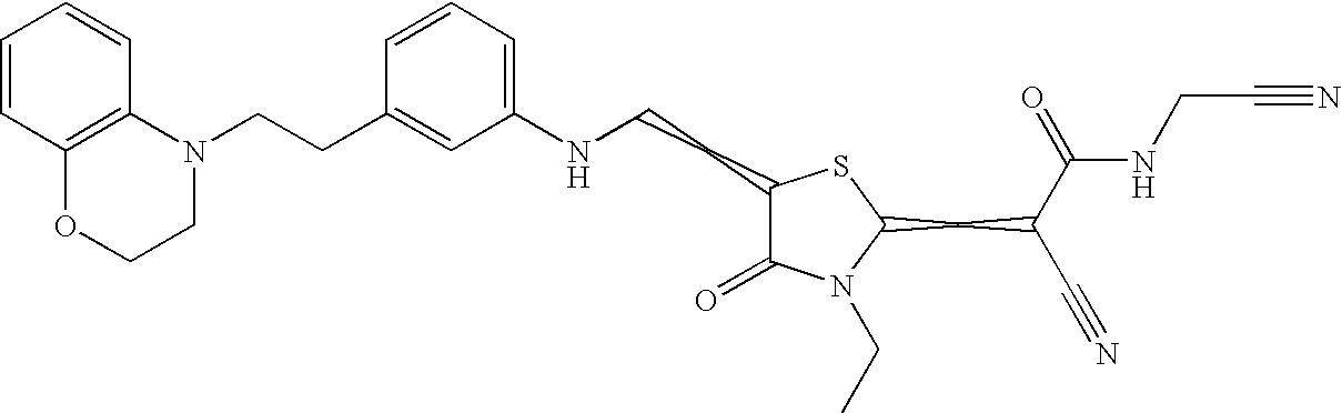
C(CC1=CC(NCCC2C(=O)N(CC)C(CC(C#N)C(=O)NCC#N)S2)=CC=C1)N1C2=C(OCC1)C=CC=C2
